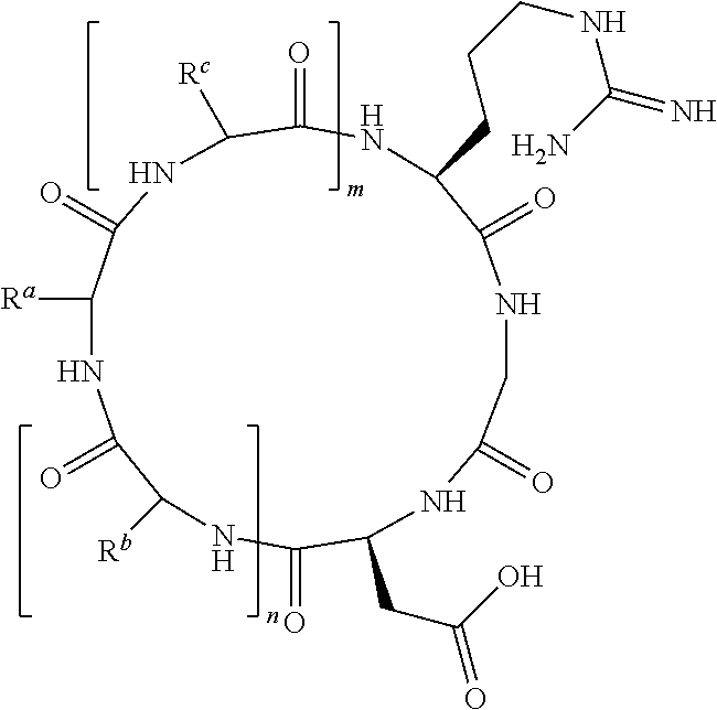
N1C(=O)C(CC(=O)O)NC(=O)CNC(=O)C(CCCNC(=N)N)NC(=O)C([Rc])NC(=O)C([Ra])NC(=O)C1[Rb]
